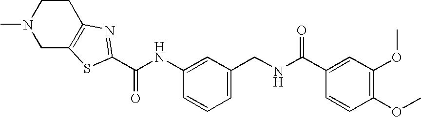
C1C2=C(CCN1C)N=C(C(NC1=CC(CNC(C3=CC(OC)=C(OC)C=C3)=O)=CC=C1)=O)S2
